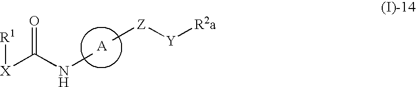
[X](C(NC)=O)[R1].C[Z][Y][R2a]
